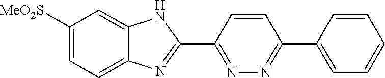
C1([MeO2S])=CC=C2C(=C1)NC(C1=NN=C(C3=CC=CC=C3)C=C1)=N2
